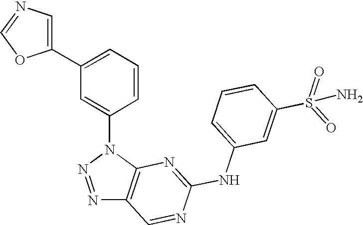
N1=NN(C2=CC(C3=CN=CO3)=CC=C2)C2=C1C=NC(NC1=CC=CC(S(=O)(=O)N)=C1)=N2
